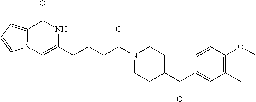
N12C(=CC=C1)C(=O)NC(CCCC(N1CCC(C(C3=CC(C)=C(OC)C=C3)=O)CC1)=O)=C2
